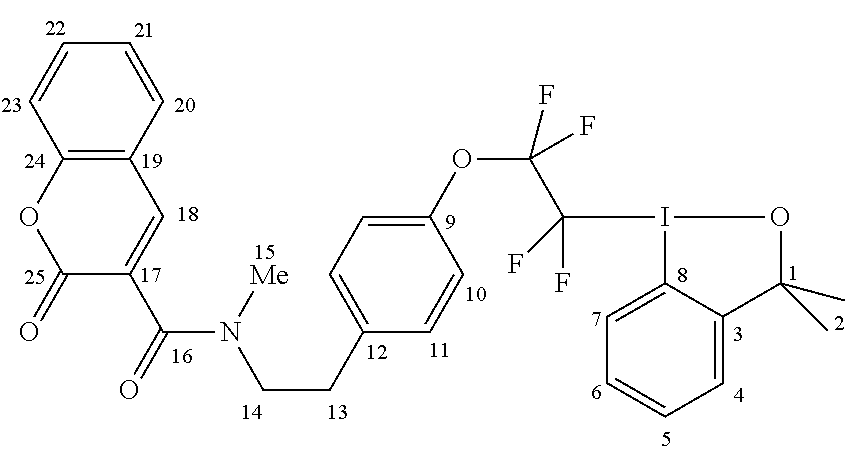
C1(=O)C(C(=O)N([Me])CCC2=CC=C(OC(C(I3C4=CC=CC=C4C(C)(C)O3)(F)F)(F)F)C=C2)=CC2=C(O1)C=CC=C2
